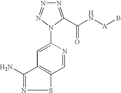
C1=NC(N2N=NN=C2C(N[A]B)=O)=CC2=C1SN=C2N
